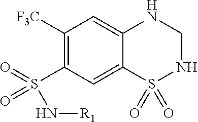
C1([F3C])=C(S(=O)(=O)N[R1])C=C2C(=C1)NCNS2(=O)=O
